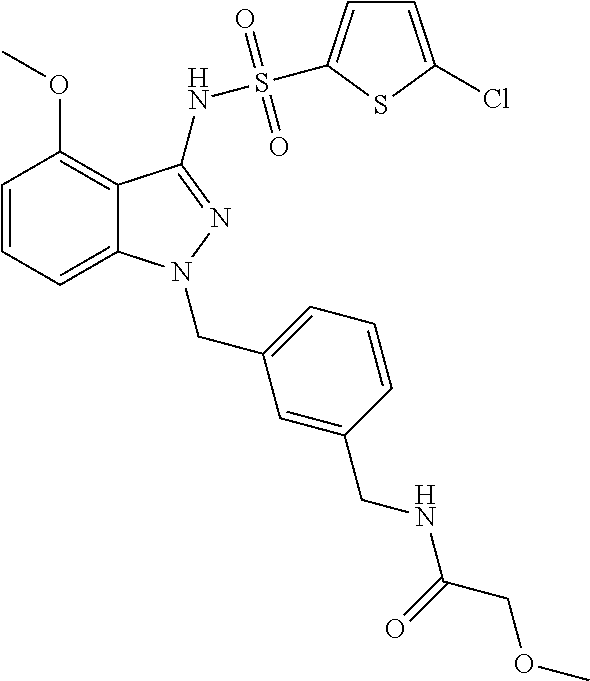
C1=CC=C2C(=C1OC)C(NS(C1=CC=C(Cl)S1)(=O)=O)=NN2CC1=CC=CC(CNC(COC)=O)=C1
